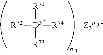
[R71][D3]([R73])([R74])[R72]
